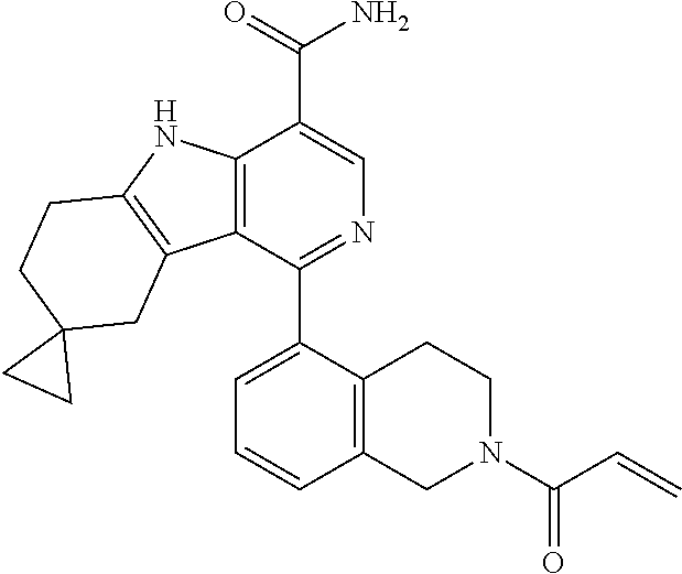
C12=C(C(C3=CC=CC4=C3CCN(C(C=C)=O)C4)=NC=C1C(N)=O)C1=C(N2)CCC2(C1)CC2
